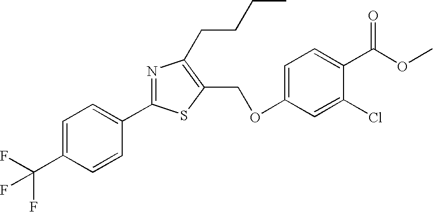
C1=C(C(F)(F)F)C=CC(C2=NC(CCCC)=C(COC3=CC=C(C(=O)OC)C(Cl)=C3)S2)=C1
